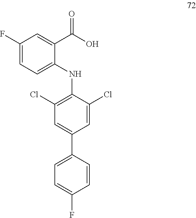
C1(F)=CC=C(NC2=C(Cl)C=C(C3=CC=C(F)C=C3)C=C2Cl)C(C(O)=O)=C1
